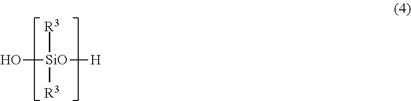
O[SiO]([R3])([R3])[H]
